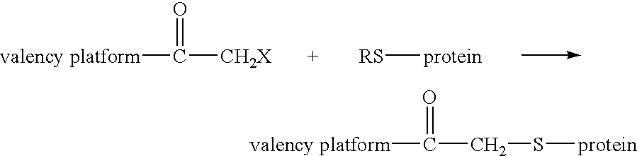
[valency platform]C(=O)[CH2X].[RS][protein].[valency platform]C(=O)CS[protein]
